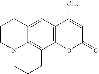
C1CN2C3=C(CCC2)C2=C(C=C3C1)C(C)=CC(=O)O2
